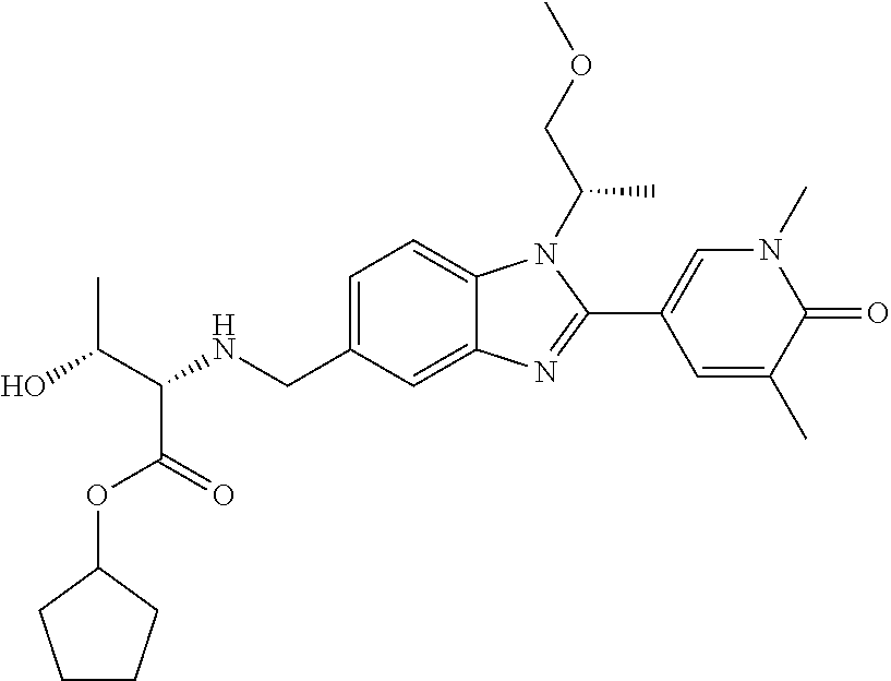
C1=C(CNC(C(O)C)C(=O)OC2CCCC2)C=C2C(=C1)N(C(COC)C)C(C1=CN(C)C(=O)C(C)=C1)=N2
